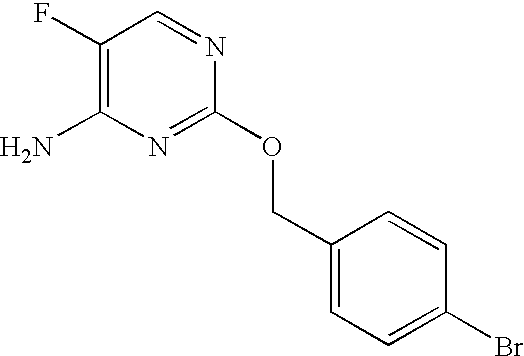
C1(F)=C(N)N=C(OCC2=CC=C(Br)C=C2)N=C1
